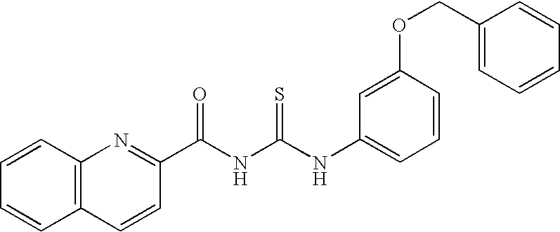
C1(C(NC(NC2=CC=CC(OCC3=CC=CC=C3)=C2)=S)=O)=NC2=C(C=C1)C=CC=C2
